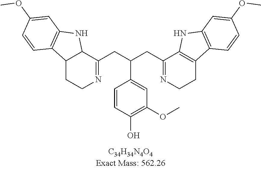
C1=CC(O)=C(OC)C=C1C(CC1=NCCC2C1NC1=C2C=CC(OC)=C1)CC1=NCCC2=C1NC1=C2C=CC(OC)=C1
